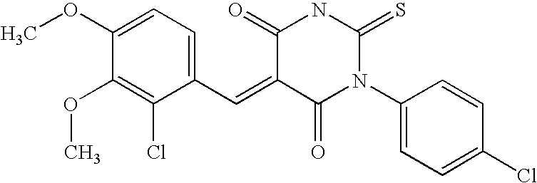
C1(C=C2C(=O)N(C3=CC=C(Cl)C=C3)C(=S)NC2=O)=CC=C(OC)C(OC)=C1Cl
